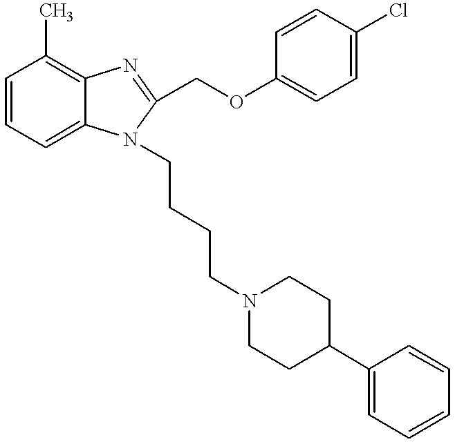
C1=CC=C2C(=C1C)N=C(COC1=CC=C(Cl)C=C1)N2CCCCN1CCC(C2=CC=CC=C2)CC1
